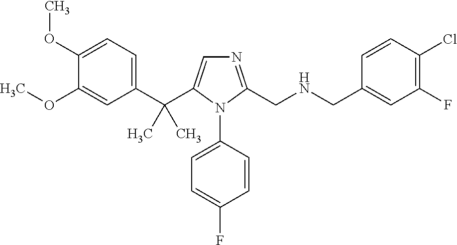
C1(C(C2=CN=C(CNCC3=CC(F)=C(Cl)C=C3)N2C2=CC=C(F)C=C2)(C)C)=CC=C(OC)C(OC)=C1
